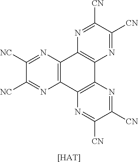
C1([NC])=NC2=C(N=C1[NC])C1=C(C3=C2N=C([CN])C([CN])=N3)N=C([CN])C([CN])=N1.[[HAT]]
